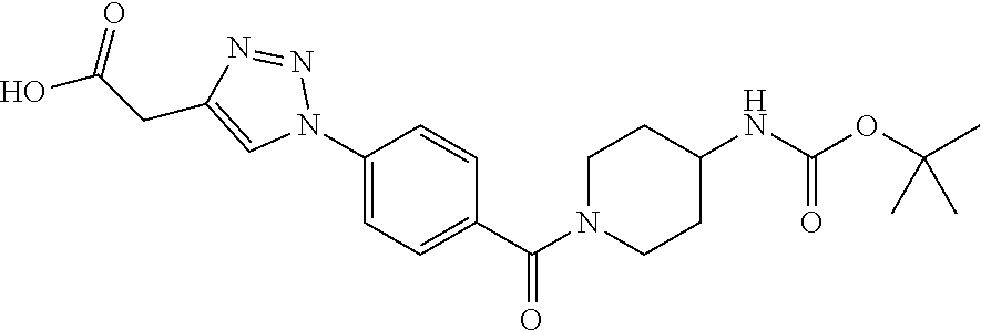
C1(N2N=NC(CC(O)=O)=C2)=CC=C(C(N2CCC(NC(OC(C)(C)C)=O)CC2)=O)C=C1
